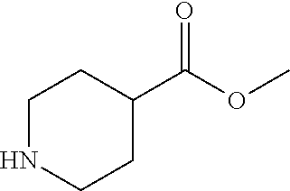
N1CCC(C(=O)OC)CC1
